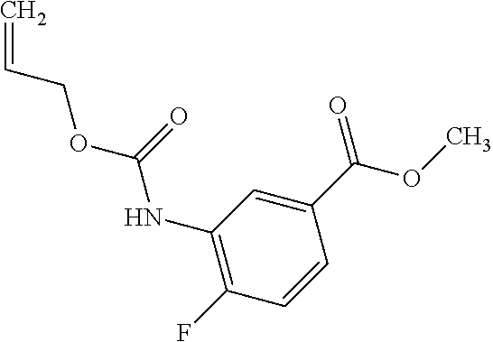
C(OC(NC1=C(F)C=CC(C(OC)=O)=C1)=O)C=C
